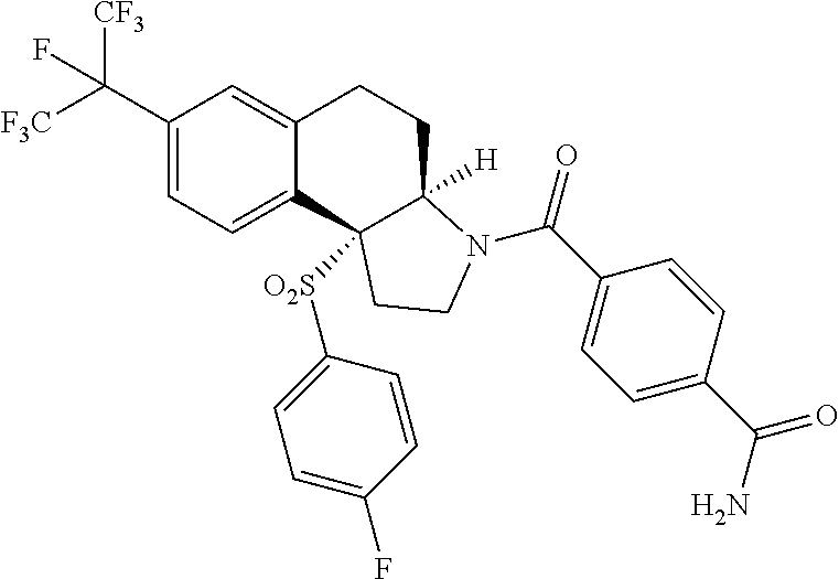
C(C1=CC=C2C(=C1)CCC1([H])C2([O2S]C2=CC=C(F)C=C2)CCN1C(=O)C1=CC=C(C(=O)N)C=C1)([F3C])([CF3])F
